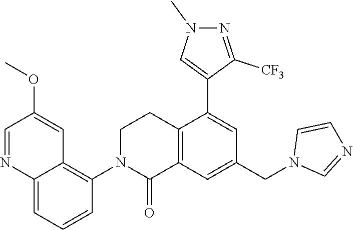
C12=C(C=C(CN3C=NC=C3)C=C1C1=CN(C)N=C1[CF3])C(=O)N(C1=C3C(=CC=C1)N=CC(OC)=C3)CC2
